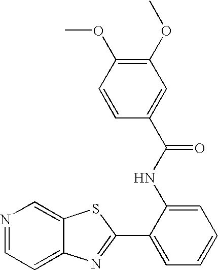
N1=CC=C2C(=C1)SC(C1=CC=CC=C1NC(C1=CC(OC)=C(OC)C=C1)=O)=N2
